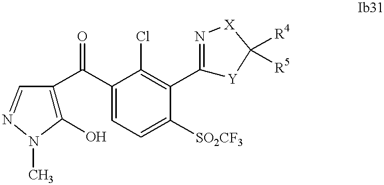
C1(O)=C(C(C2=CC=C([SO2CF3])C(C3=N[X]C([R4])([R5])[Y]3)=C2Cl)=O)C=NN1C
